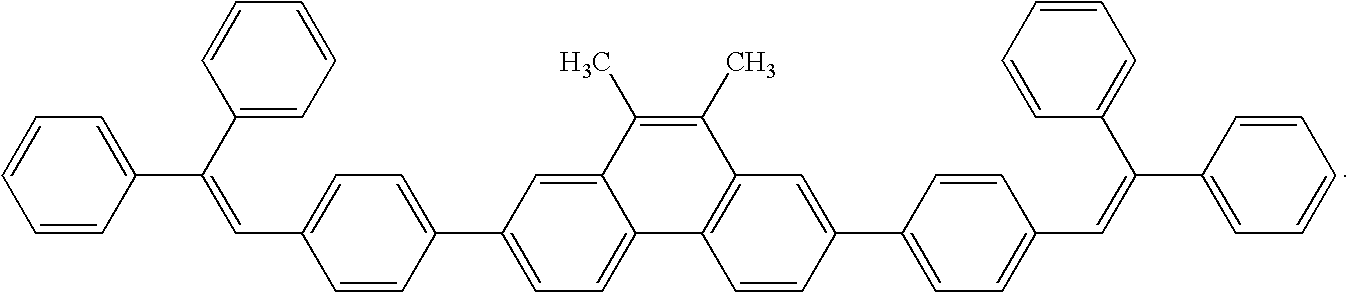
C1=CC(C(C2=CC=CC=C2)=CC2=CC=C(C3=CC=C4C(=C3)C(C)=C(C)C3=C4C=CC(C4=CC=C(C=C(C5=CC=CC=C5)C5=CC=CC=C5)C=C4)=C3)C=C2)=CC=C1
